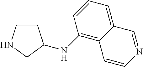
C1CNCC1NC1=C2C(=CC=C1)C=NC=C2
